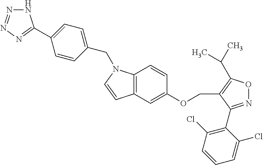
N1N=NN=C1C1=CC=C(CN2C3=C(C=C2)C=C(OCC2=C(C(C)C)ON=C2C2=C(Cl)C=CC=C2Cl)C=C3)C=C1
